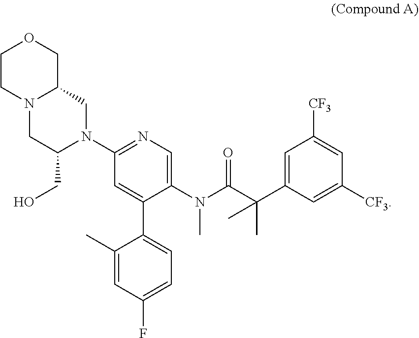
C1CN2C(CO1)CN(C1=NC=C(N(C(C(C3=CC([CF3])=CC([CF3])=C3)(C)C)=O)C)C(C3=CC=C(F)C=C3C)=C1)C(CO)C2
